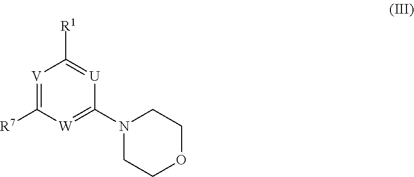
[V]1=C([R7])[W]=C(N2CCOCC2)[U]=C1[R1]
